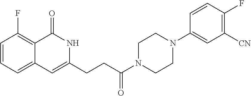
C1=CC=C2C(=C1F)C(=O)NC(CCC(N1CCN(C3=CC([CN])=C(F)C=C3)CC1)=O)=C2
